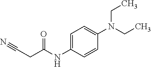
N#CCC(NC1=CC=C(N(CC)CC)C=C1)=O
